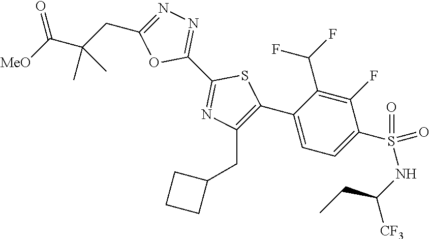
C1(C2=NN=C(CC(C([MeO])=O)(C)C)O2)=NC(CC2CCC2)=C(C2=CC=C(S(NC(CC)[CF3])(=O)=O)C(F)=C2C(F)F)S1
